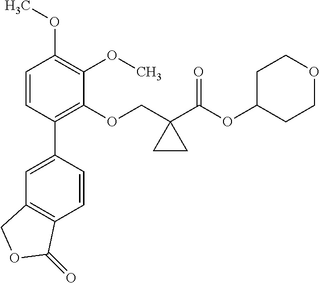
C1=CC(C2=CC3=C(C=C2)C(=O)OC3)=C(OCC2(C(=O)OC3CCOCC3)CC2)C(OC)=C1OC
